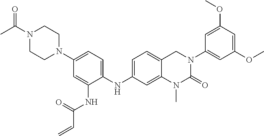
C1=C(NC2=CC=C(N3CCN(C(C)=O)CC3)C=C2NC(C=C)=O)C=C2C(=C1)CN(C1=CC(OC)=CC(OC)=C1)C(=O)N2C
